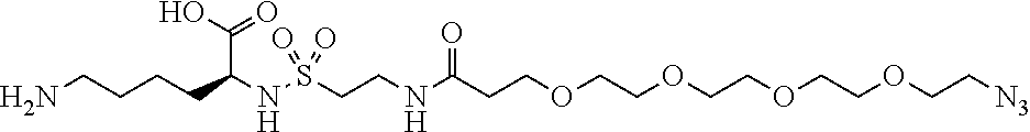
NCCCCC(NS(CCNC(CCOCCOCCOCCOCC[N3])=O)(=O)=O)C(O)=O
